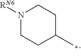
N1([RN6])CCC(C)CC1
